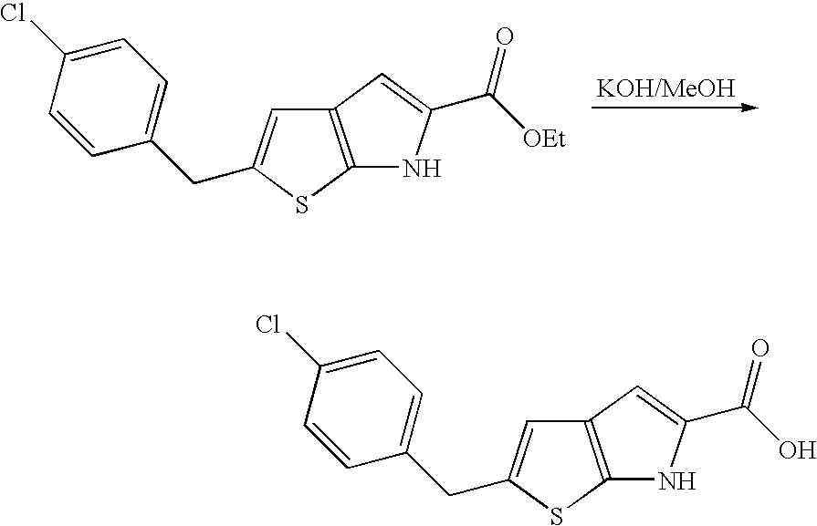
C12=C(SC(CC3=CC=C(Cl)C=C3)=C1)NC(C([OEt])=O)=C2.C12=C(SC(CC3=CC=C(Cl)C=C3)=C1)NC(C(O)=O)=C2
